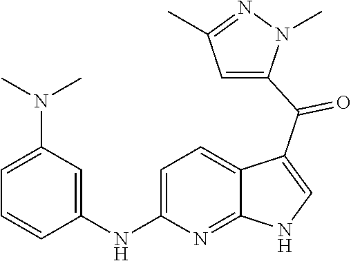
C1=C(NC2=CC(N(C)C)=CC=C2)N=C2C(=C1)C(C(=O)C1=CC(C)=NN1C)=CN2
